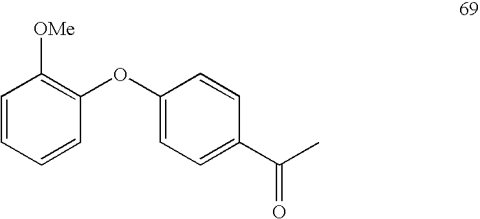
C1=CC(OC2=CC=C(C(C)=O)C=C2)=C([OMe])C=C1
